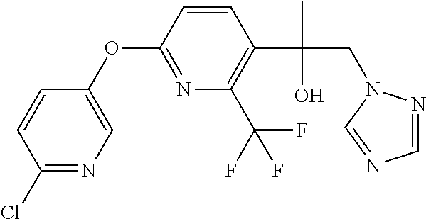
C1(Cl)=NC=C(OC2=NC(C(F)(F)F)=C(C(C)(O)CN3N=CN=C3)C=C2)C=C1
